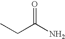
O=C(N)CC
